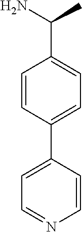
C1=CC(C2=CC=NC=C2)=CC=C1C(N)C
